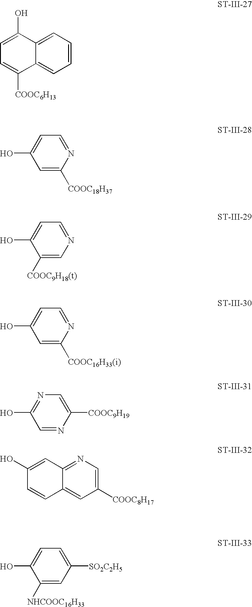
C1=CC=C2C(=C1)C([COOC6H13])=CC=C2O.C1=C([COOC18H37])N=CC=C1O.C1([COOC9H18(t)])=CN=CC=C1O.C1=C([COOC16H33(i)])N=CC=C1O.C1([COOC9H19])=CN=C(O)C=N1.C1([COOC8H17])=CN=C2C(=C1)C=CC(O)=C2.OC1=CC=C([SO2C2H5])C=C1[NHCOOC16H33]
